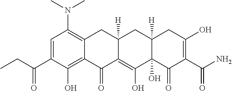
C1=C(C(CC)=O)C(O)=C2C(=C1N(C)C)CC1([H])C(=C(O)C3(O)C([H])(C1)CC(O)=C(C(=O)N)C3=O)C2=O
